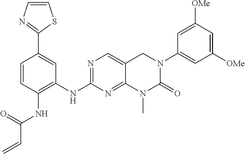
C1([OMe])=CC([OMe])=CC(N2C(=O)N(C)C3=NC(NC4=C(NC(C=C)=O)C=CC(C5=NC=CS5)=C4)=NC=C3C2)=C1
